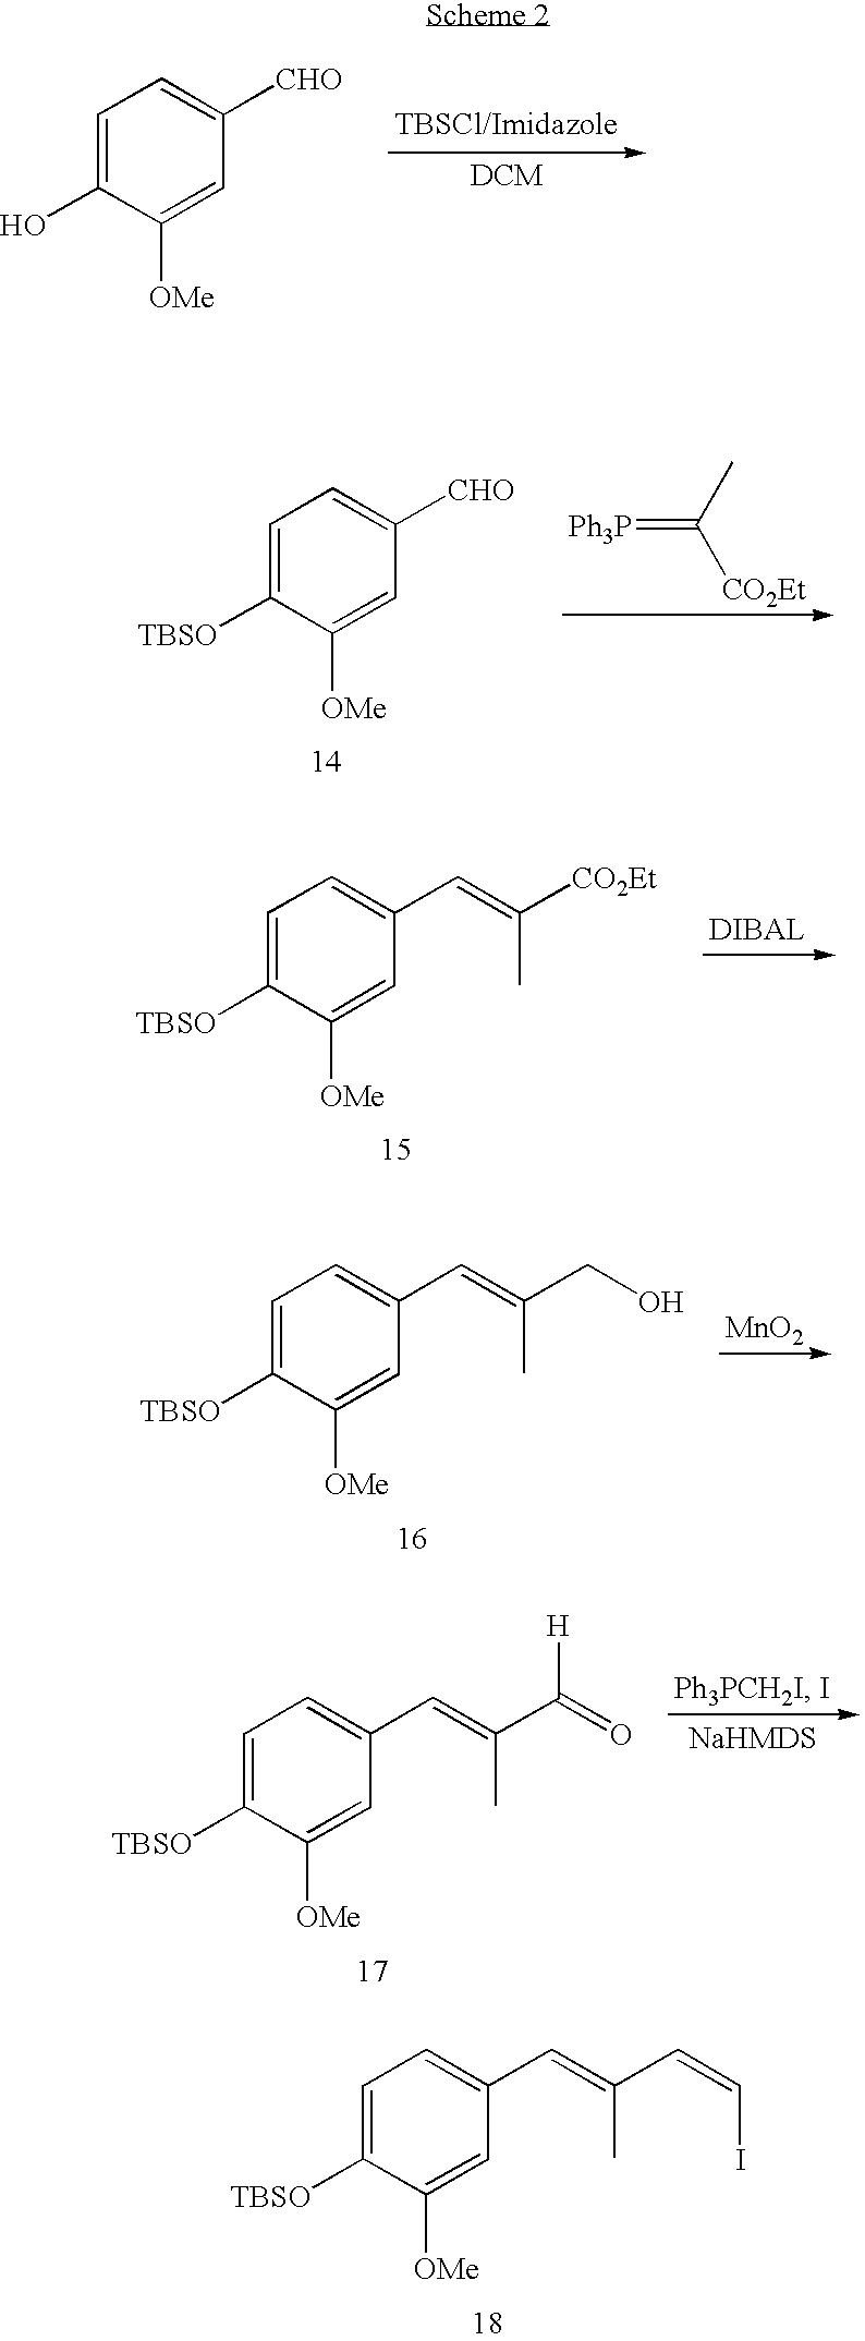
C1=C(O)C([OMe])=CC([CHO])=C1.[Ph3P]=C(C)[CO2Et].C1=C([TBSO])C([OMe])=CC([CHO])=C1.C1=C([TBSO])C([OMe])=CC(C=C([CO2Et])C)=C1.C1=C([TBSO])C([OMe])=CC(C=C(CO)C)=C1.[MnO2].C1=C([TBSO])C([OMe])=CC(C=C(C(=O)[H])C)=C1.C1=C([TBSO])C([OMe])=CC(C=C(C=CI)C)=C1
